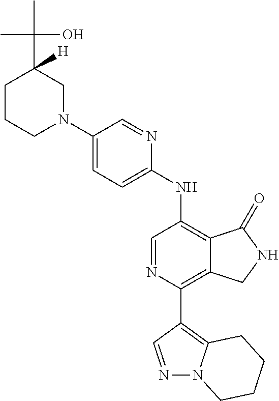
N1=CC(C2=C3C(=C(NC4=CC=C(N5CC(C(C)(C)O)([H])CCC5)C=N4)C=N2)C(=O)NC3)=C2N1CCCC2
